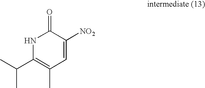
N1C(C(C)C)=C(C)C=C([NO2])C1=O
